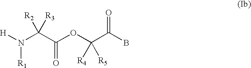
[H]N(C(C(OC(C(B)=O)([R5])[R4])=O)([R3])[R2])[R1]
